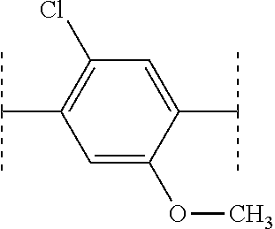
C1=C(OC)C(C(C)C)=CC(Cl)=C1C(C)C
